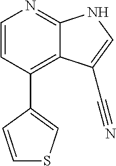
C1=CC(C2=CSC=C2)=C2C(=N1)NC=C2C#N
